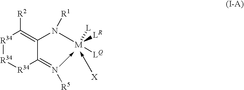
[R34]1C([R2])=C(N([M]([LQ])([LR])[L])[R1])C(=N[R5])[R34][R34]1
